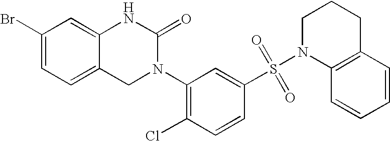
C12=CC=C(Br)C=C1NC(=O)N(C1=C(Cl)C=CC(S(N3C4=C(CCC3)C=CC=C4)(=O)=O)=C1)C2
